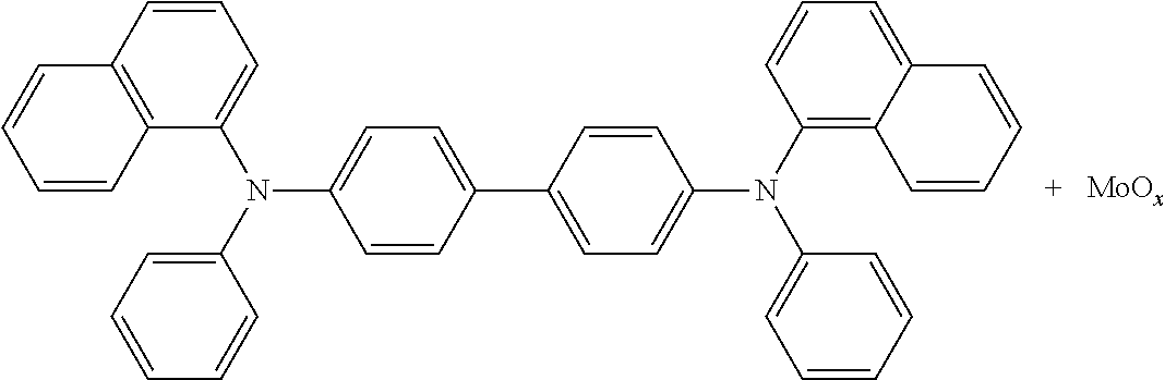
C1=CC(C2=CC=C(N(C3=C4C(=CC=C3)C=CC=C4)C3=CC=CC=C3)C=C2)=CC=C1N(C1=CC=CC=C1)C1=CC=CC2=C1C=CC=C2
